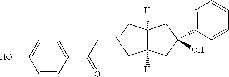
C1(O)(C2=CC=CC=C2)CC2([H])C([H])(CN(CC(C3=CC=C(O)C=C3)=O)C2)C1
